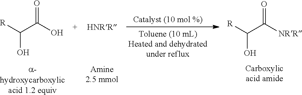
[R]C(C(=O)O)O.[R]C(C([NRR])=O)O
